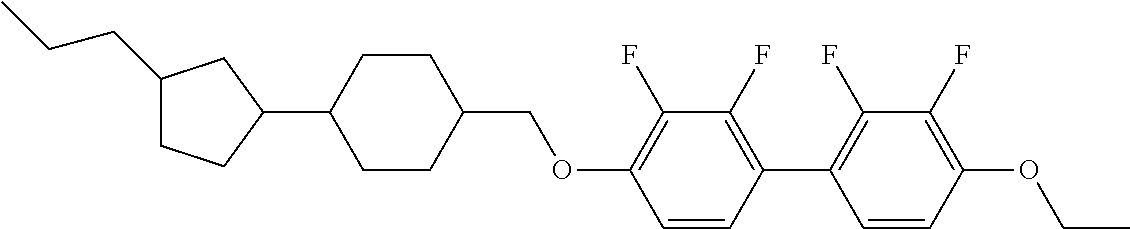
C1(CCC)CCC(C2CCC(COC3=C(F)C(F)=C(C4=C(F)C(F)=C(OCC)C=C4)C=C3)CC2)C1
